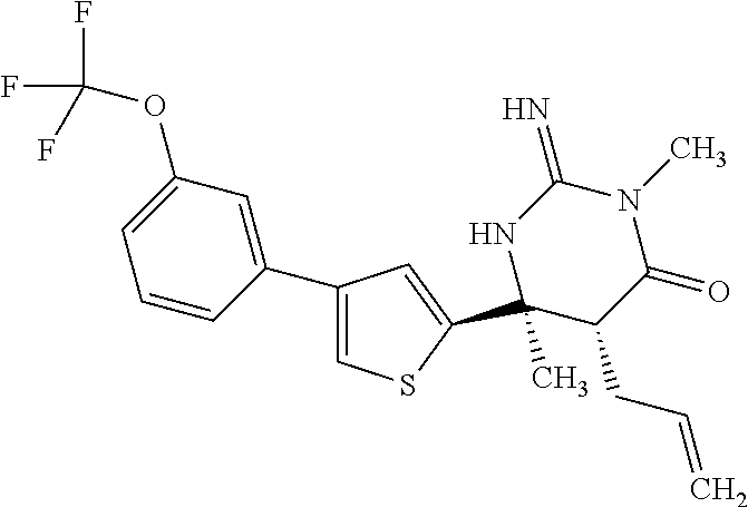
C1(C2=CC(OC(F)(F)F)=CC=C2)=CSC(C2(C)C(CC=C)C(=O)N(C)C(=N)N2)=C1
